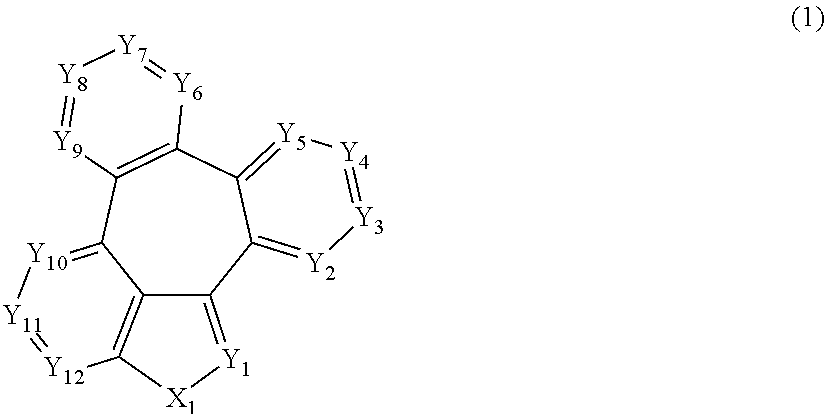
C12=C3[Y12]=[Y11][Y10]=C1C1=C(C4=[Y5][Y4]=[Y3][Y2]=C4C2=[Y1][X1]3)[Y6]=[Y7][Y8]=[Y9]1
